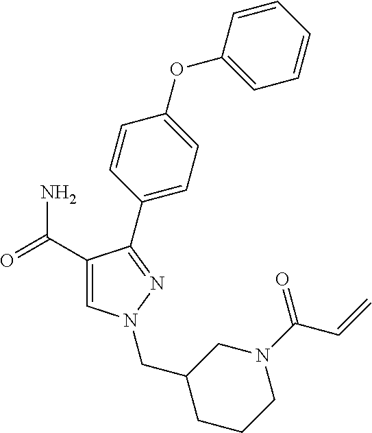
C1(C(=O)N)=CN(CC2CCCN(C(=O)C=C)C2)N=C1C1=CC=C(OC2=CC=CC=C2)C=C1
